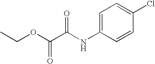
C1=C(NC(C(OCC)=O)=O)C=CC(Cl)=C1
